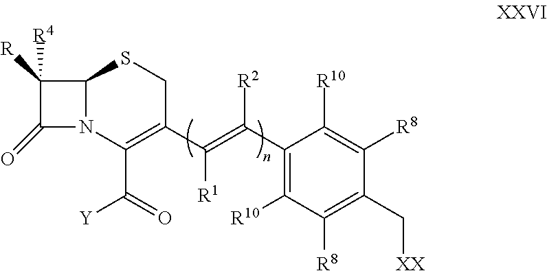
C1([R])([R4])C(=O)N2C1SCC(C(=C(C1=C([R10])C([R8])=C(C[XX])C([R8])=C1[R10])[R2])[R1])=C2C(=O)[Y]
